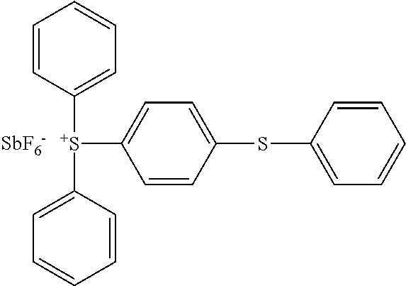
C1=C([S+](C2=CC=CC=C2)C2=CC=C(SC3=CC=CC=C3)C=C2)C=CC=C1.[SbF6-]
